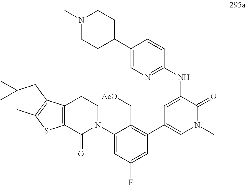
C1=C(NC2=NC=C(C3CCN(C)CC3)C=C2)C(=O)N(C)C=C1C1=C(C[AcO])C(N2CCC3=C(C2=O)SC2=C3CC(C)(C)C2)=CC(F)=C1
